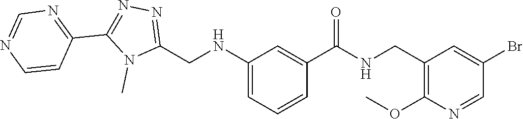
N(C1=CC=CC(C(=O)NCC2=C(OC)N=CC(Br)=C2)=C1)CC1=NN=C(C2=NC=NC=C2)N1C
